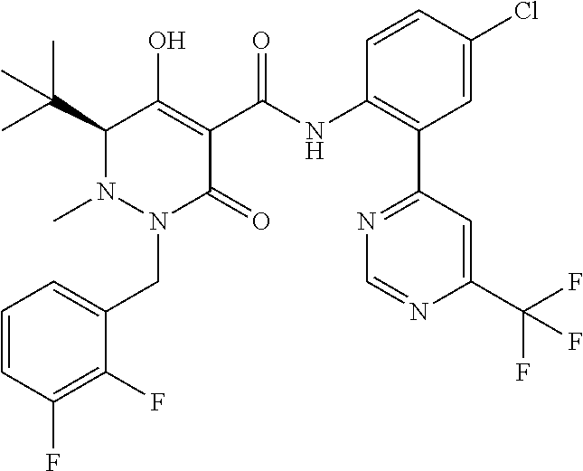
C1(C(C)(C)C)N(C)N(CC2=CC=CC(F)=C2F)C(=O)C(C(NC2=C(C3=NC=NC(C(F)(F)F)=C3)C=C(Cl)C=C2)=O)=C1O
